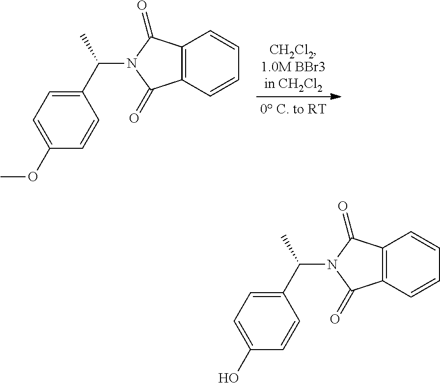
C12=C(C=CC=C1)C(=O)N(C(C1=CC=C(OC)C=C1)C)C2=O.C12=C(C=CC=C1)C(=O)N(C(C1=CC=C(O)C=C1)C)C2=O
